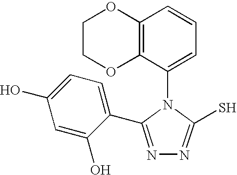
C1(N2C(S)=NN=C2C2=CC=C(O)C=C2O)=CC=CC2=C1OCCO2
